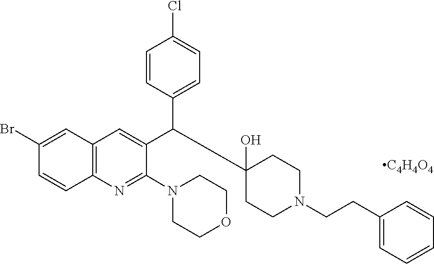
C1(Br)=CC2=C(C=C1)N=C(N1CCOCC1)C(C(C1=CC=C(Cl)C=C1)C1(O)CCN(CCC3=CC=CC=C3)CC1)=C2.[C4H4O4]
